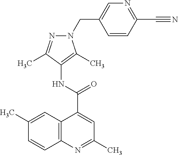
C12=C(N=C(C)C=C1C(NC1=C(C)N(CC3=CN=C(C#N)C=C3)N=C1C)=O)C=CC(C)=C2
